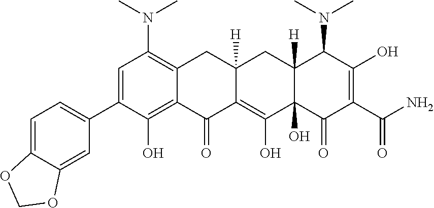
C1=C(C2=CC=C3C(=C2)OCO3)C(O)=C2C(=C1N(C)C)CC1([H])C(=C(O)C3(O)C([H])(C1)C(N(C)C)C(O)=C(C(N)=O)C3=O)C2=O
